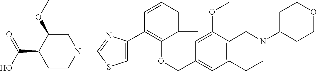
C1(C2=CSC(N3CC(OC)C(C(O)=O)CC3)=N2)=C(OCC2=CC3=C(C(OC)=C2)CN(C2CCOCC2)CC3)C(C)=CC=C1
